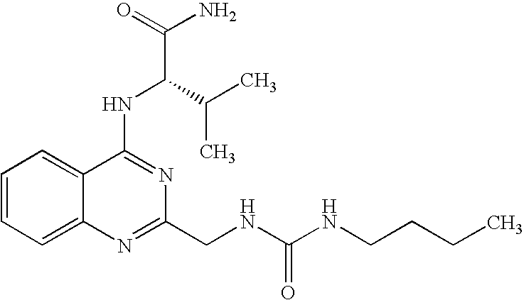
C1=CC=C2C(=C1)C(NC(C(C)C)C(N)=O)=NC(CNC(NCCCC)=O)=N2
